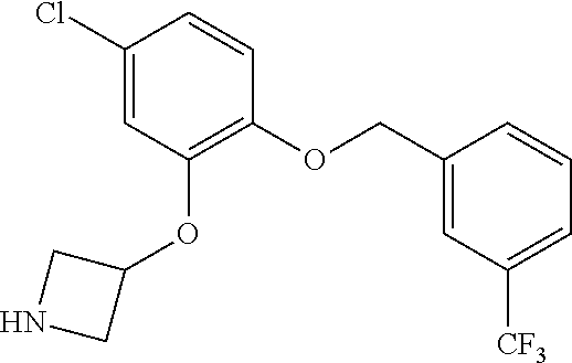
C1(Cl)=CC(OC2CNC2)=C(OCC2=CC([CF3])=CC=C2)C=C1
